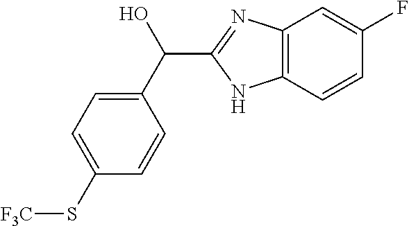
C1(C(O)C2=NC3=C(N2)C=CC(F)=C3)=CC=C(S[F3C])C=C1
